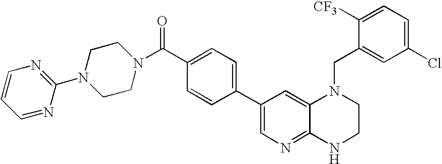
C1(C2=CC=C(C(=O)N3CCN(C4=NC=CC=N4)CC3)C=C2)=CN=C2C(=C1)N(CC1=CC(Cl)=CC=C1[CF3])CCN2
